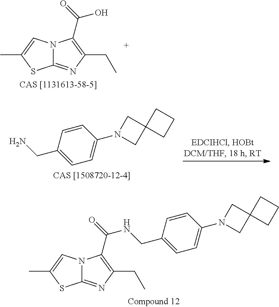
N12C(=NC(CC)=C1C(=O)O)SC(C)=C2.C1=CC(CN)=CC=C1N1CC2(C1)CCC2.N12C(=NC(CC)=C1C(=O)NCC1=CC=C(N3CC4(C3)CCC4)C=C1)SC(C)=C2
